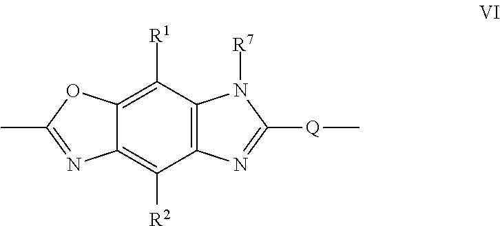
C12=C(C([R1])=C3C(=C1[R2])N=C(C)O3)N([R7])C([Q]C)=N2
